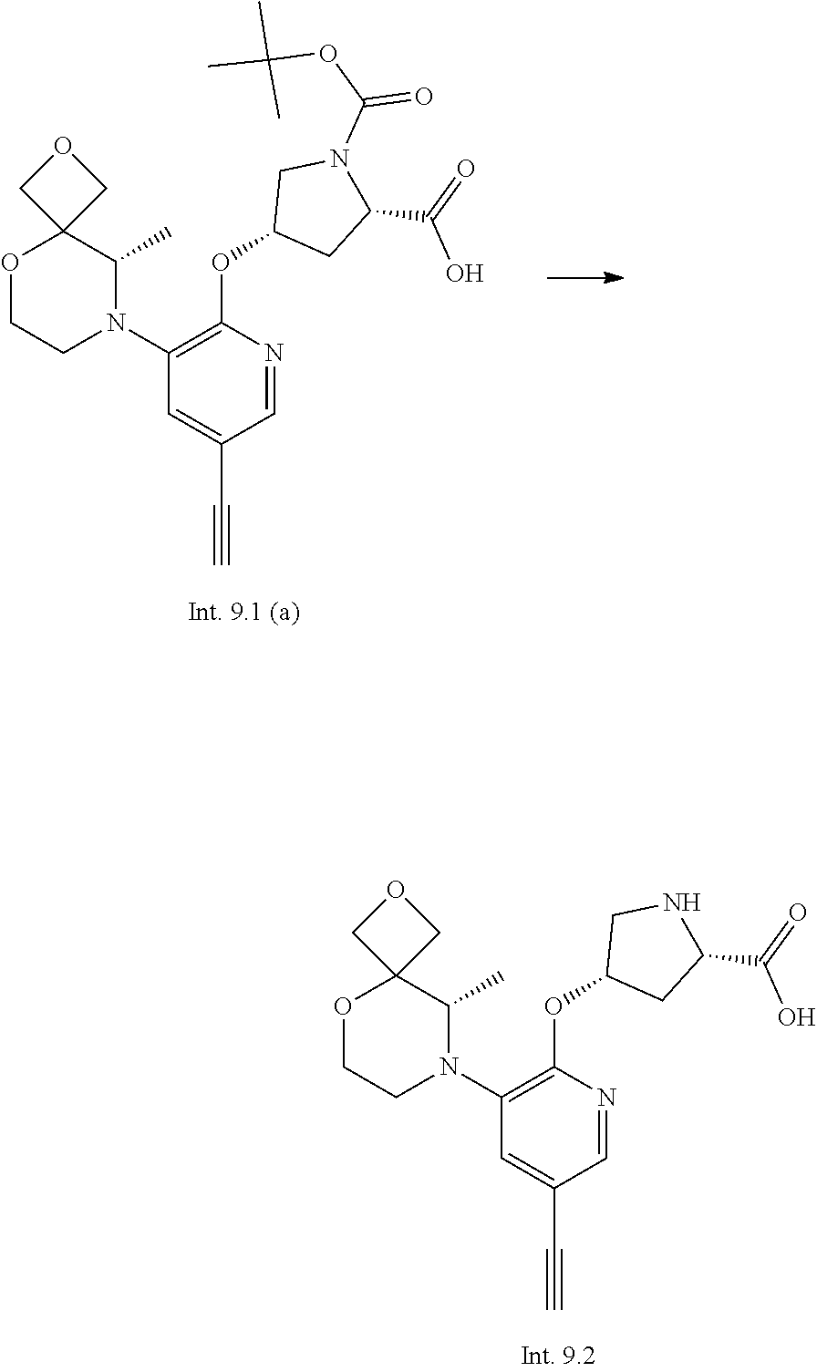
O1C2(C(C)N(C3=C(OC4CNC(C(=O)O)C4)N=CC(C#C)=C3)CC1)COC2.O1C2(C(C)N(C3=C(OC4CN(C(OC(C)(C)C)=O)C(C(=O)O)C4)N=CC(C#C)=C3)CC1)COC2
